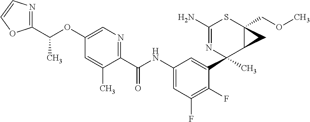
C1(N)=NC(C2=CC(NC(C3=NC=C(OC(C4=NC=CO4)C)C=C3C)=O)=CC(F)=C2F)(C)C2C(COC)(S1)C2
